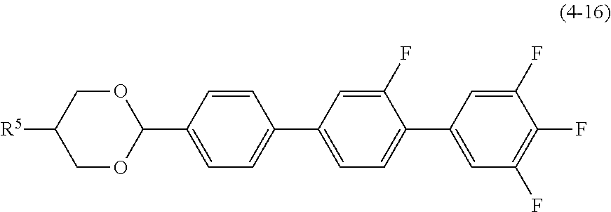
C1=C(F)C(C2=CC(F)=C(F)C(F)=C2)=CC=C1C1=CC=C(C2OCC([R5])CO2)C=C1
